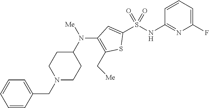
C1(S(NC2=NC(F)=CC=C2)(=O)=O)=CC(N([Me])C2CCN(CC3=CC=CC=C3)CC2)=C(C[Me])S1
